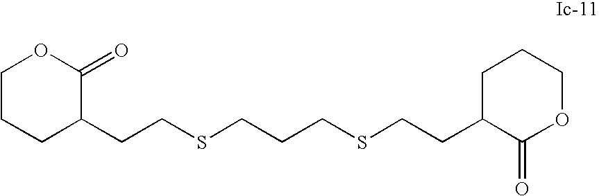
C1(CCSCCCSCCC2C(=O)OCCC2)C(=O)OCCC1
